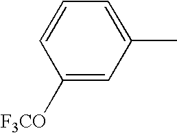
C1([F3CO])=CC(C)=CC=C1
